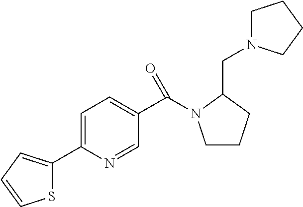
S1C(C2=CC=C(C(N3CCCC3CN3CCCC3)=O)C=N2)=CC=C1
